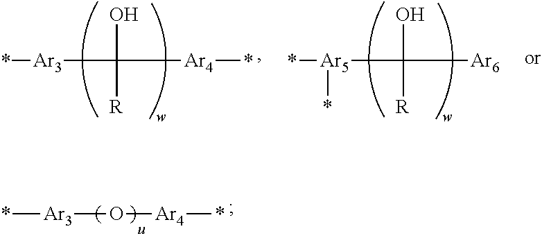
*[Ar3]C([Ar4]*)(O)[R].*[Ar5](C([Ar6])(O)[R])*.*[Ar3]O[Ar4]*
